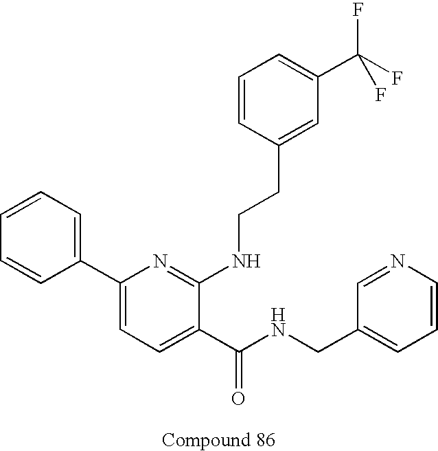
C1=CC(C2=CC=C(C(NCC3=CC=CN=C3)=O)C(NCCC3=CC(C(F)(F)F)=CC=C3)=N2)=CC=C1
